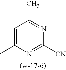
C1=C(C)N=C([CN])N=C1C
